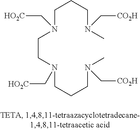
C(CN(CCCN(C)C[CO2H])C[HO2C])N(CCCN(C)C[CO2H])C[HO2C]
